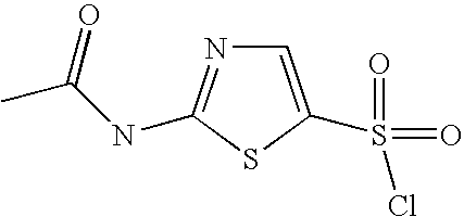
N1=C(NC(C)=O)SC(S(=O)(=O)Cl)=C1
